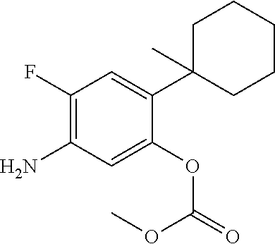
C1C(C2=CC(F)=C(N)C=C2OC(=O)OC)(C)CCCC1
